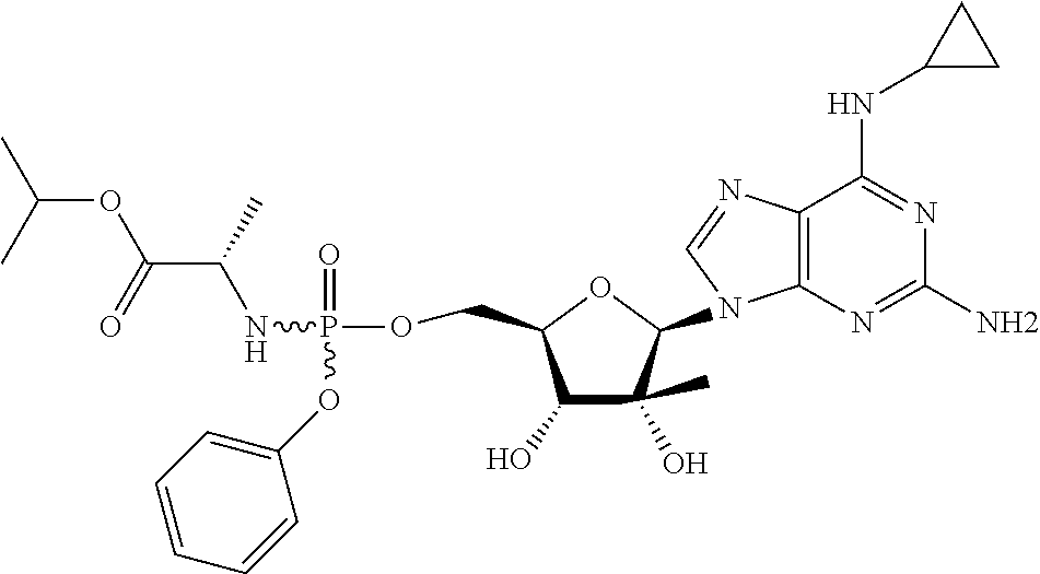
C12=C(N=C(N)N=C1NC1CC1)N(C1OC(COP(=O)(NC(C(OC(C)C)=O)C)OC3=CC=CC=C3)C(O)C1(C)O)C=N2
